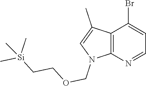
C12=C(N=CC=C1Br)N(COCC[Si](C)(C)C)C=C2C
